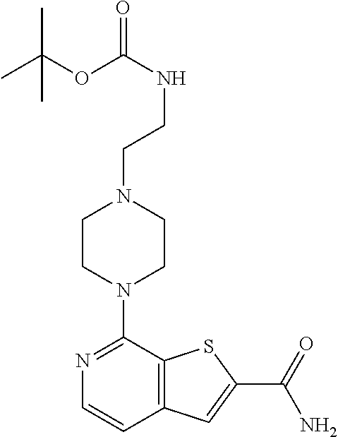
N1=C(N2CCN(CCNC(OC(C)(C)C)=O)CC2)C2=C(C=C1)C=C(C(=O)N)S2
